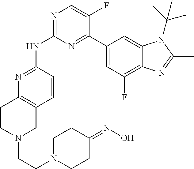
N1=C(NC2=NC=C(F)C(C3=CC(F)=C4C(=C3)N(C(C)(C)C)C(C)=N4)=N2)C=CC2=C1CCN(CCN1CCC(=NO)CC1)C2
